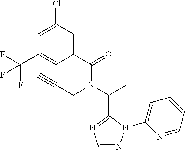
C1(C(=O)N(C(C)C2=NC=NN2C2=CC=CC=N2)CC#C)=CC(Cl)=CC(C(F)(F)F)=C1
